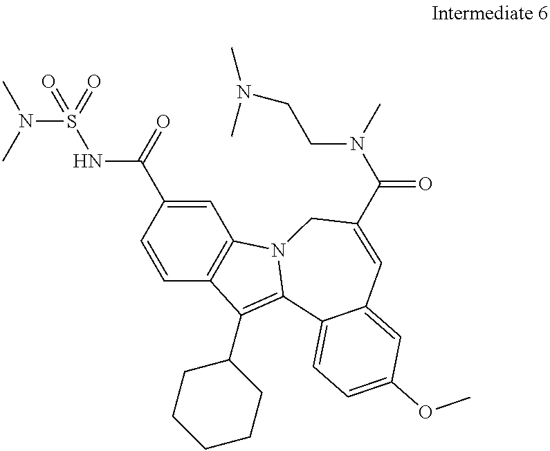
C12=C(C=CC(C(NS(N(C)C)(=O)=O)=O)=C1)C(C1CCCCC1)=C1N2CC(C(N(C)CCN(C)C)=O)=CC2=CC(OC)=CC=C12
